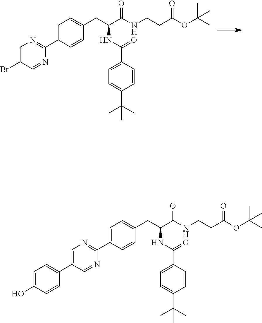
C1=C(Br)C=NC(C2=CC=C(CC(C(NCCC(OC(C)(C)C)=O)=O)NC(C3=CC=C(C(C)(C)C)C=C3)=O)C=C2)=N1.C1=C(C2=CC=C(O)C=C2)C=NC(C2=CC=C(CC(C(NCCC(OC(C)(C)C)=O)=O)NC(C3=CC=C(C(C)(C)C)C=C3)=O)C=C2)=N1
